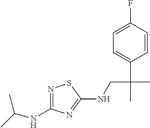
N1=C(NC(C)C)N=C(NCC(C)(C2=CC=C(F)C=C2)C)S1
